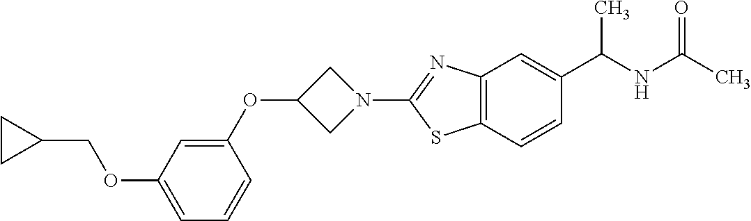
O(C1=CC=CC(OC2CN(C3=NC4=C(S3)C=CC(C(NC(C)=O)C)=C4)C2)=C1)CC1CC1
